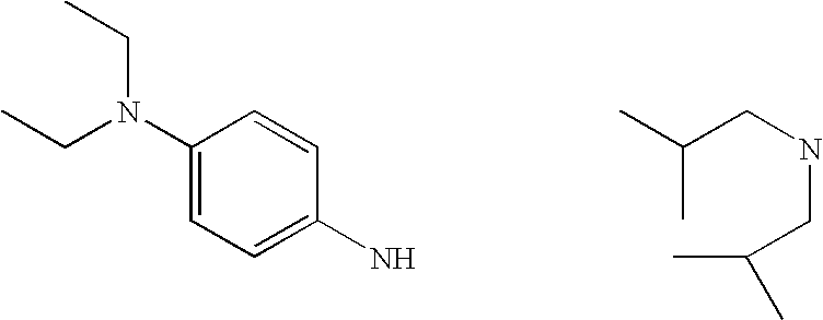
C1(N(CC)CC)=CC=C(N)C=C1.C(C)(CNCC(C)C)C
